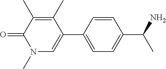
C1(C2=CC=C(C(C)N)C=C2)=CN(C)C(=O)C(C)=C1C
